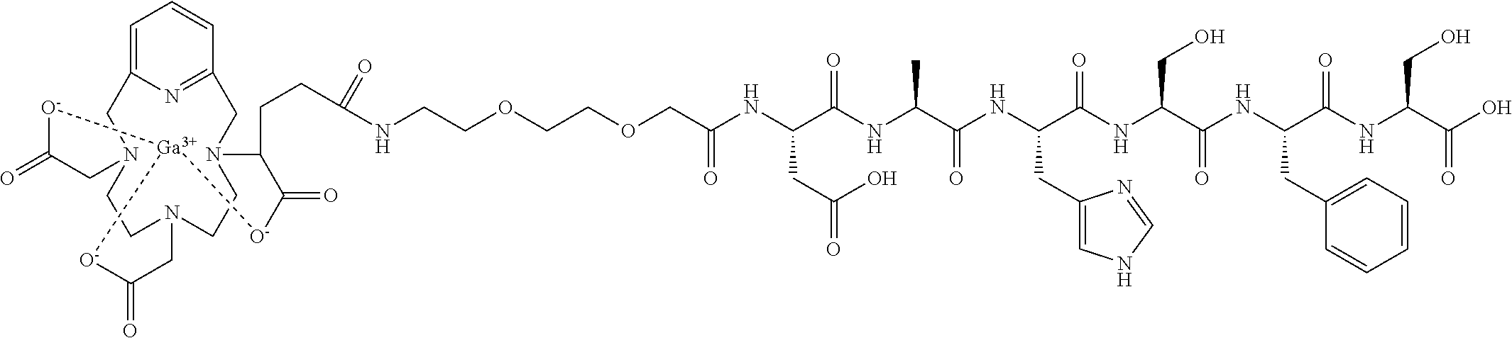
O=C1[O-][Ga]2[O-]C(=O)CN3CCN(C1)CC1=CC=CC(=N1)CN(CC3)C(CCC(NCCOCCOCC(NC(C(=O)NC(C)C(=O)NC(CC1=CNC=N1)C(=O)NC(C(NC(C(NC(C(O)=O)CO)=O)CC1=CC=CC=C1)=O)CO)CC(O)=O)=O)=O)C(=O)[O-]2
